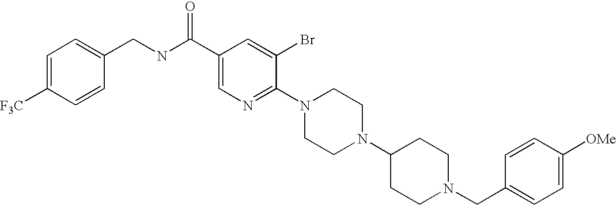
C1([OMe])=CC=C(CN2CCC(N3CCN(C4=NC=C(C(NCC5=CC=C([F3C])C=C5)=O)C=C4Br)CC3)CC2)C=C1
